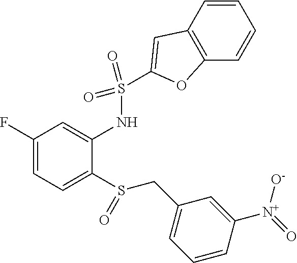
C1(F)=CC=C(S(=O)CC2=CC=CC([N+](=O)[O-])=C2)C(NS(=O)(=O)C2=CC3=C(C=CC=C3)O2)=C1
